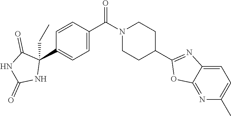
C1=CC(C(N2CCC(C3=NC4=CC=C(C)N=C4O3)CC2)=O)=CC=C1C1(CC)C(=O)NC(=O)N1
